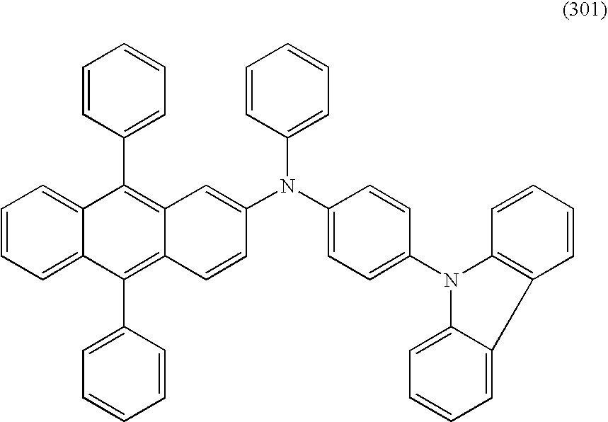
C1=CC=C2C(=C1)C(C1=CC=CC=C1)=C1C(=C2C2=CC=CC=C2)C=CC(N(C2=CC=C(N3C4=C(C=CC=C4)C4=CC=CC=C34)C=C2)C2=CC=CC=C2)=C1
